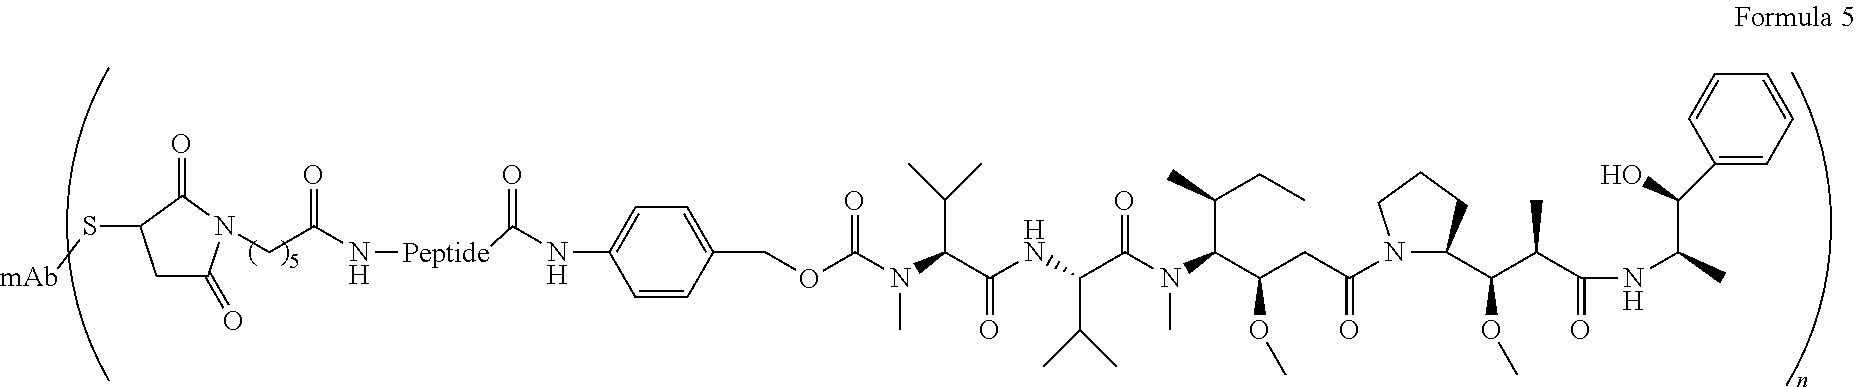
C1C(=O)N(CC(N[Peptide]C(NC2=CC=C(COC(N(C(C(NC(C(N(C(C(CC(=O)N3CCCC3C(C(C(NC(C)C(O)C3=CC=CC=C3)=O)C)OC)OC)C(C)CC)C)=O)C(C)C)=O)C(C)C)C)=O)C=C2)=O)=O)C(=O)C1S[mAb]
